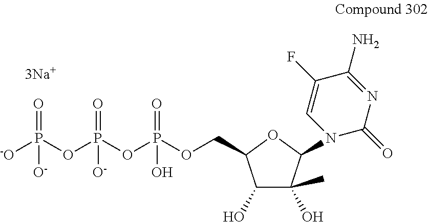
C1(O)C(O)(C)C(N2C(=O)N=C(N)C(F)=C2)OC1COP(OP(OP([-O])(=O)[O-])(=O)[O-])(=O)O
